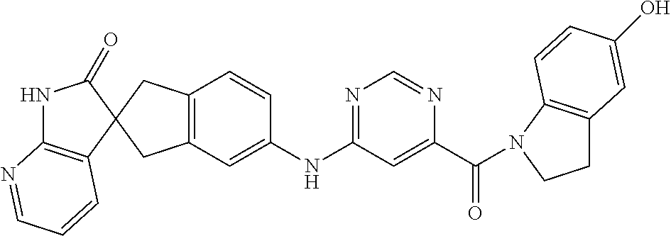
N1C2=C(C=CC=N2)C2(C1=O)CC1=C(C2)C=C(NC2=NC=NC(C(=O)N3C4=C(CC3)C=C(O)C=C4)=C2)C=C1
